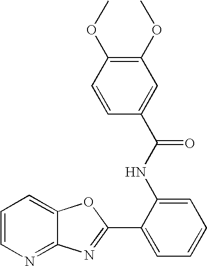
C1=CN=C2C(=C1)OC(C1=CC=CC=C1NC(C1=CC(OC)=C(OC)C=C1)=O)=N2
